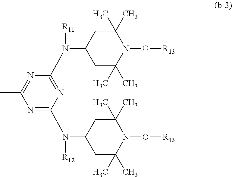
N(C1CC(C)(C)N(O[R13])C(C)(C)C1)(C1=NC(N(C2CC(C)(C)N(O[R13])C(C)(C)C2)[R12])=NC(C)=N1)[R11]
